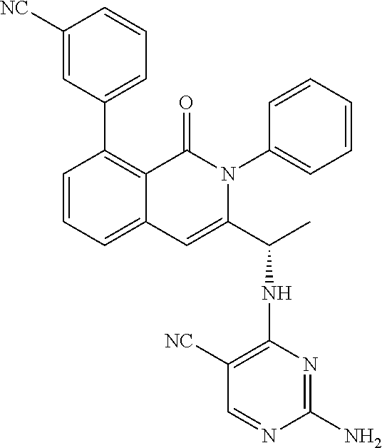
C1(C2=CC=CC([NC])=C2)=C2C(=CC=C1)C=C(C(C)NC1=C([NC])C=NC(N)=N1)N(C1=CC=CC=C1)C2=O
